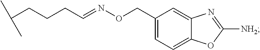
C(CCCC=NOCC1=CC=C2C(=C1)N=C([NH2])O2)(C)C
